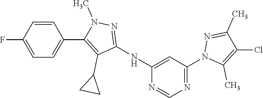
N1=C(N2C(C)=C(Cl)C(C)=N2)C=C(NC2=NN(C)C(C3=CC=C(F)C=C3)=C2C2CC2)N=C1
